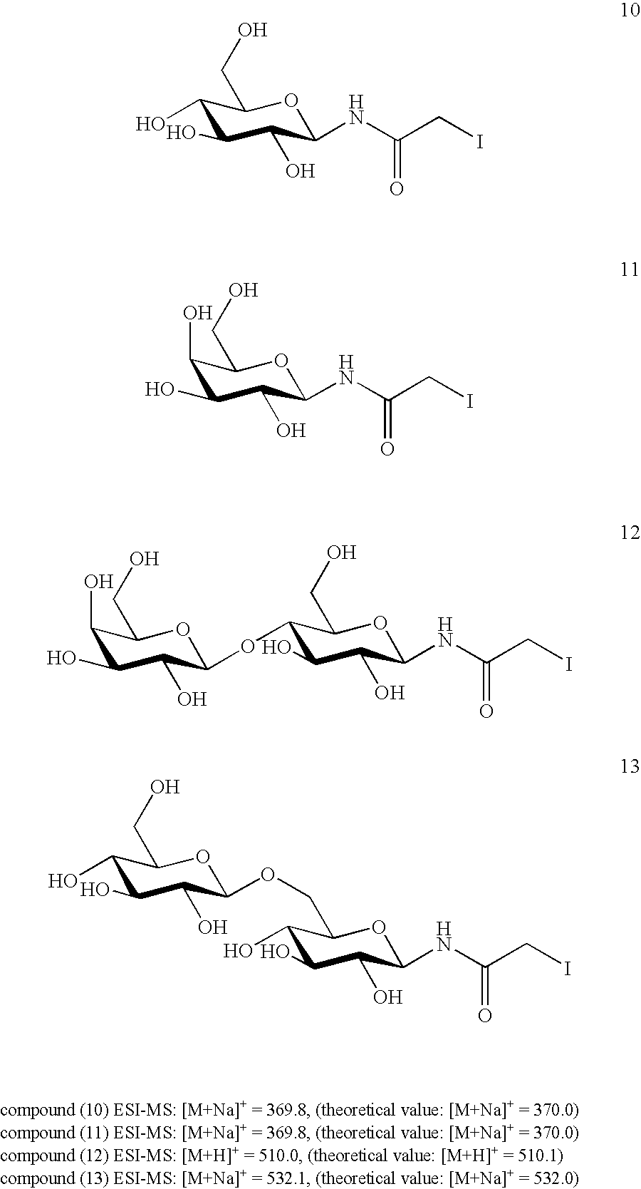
C1(O)C(O)C(O)C(NC(CI)=O)OC1CO.C1(O)C(O)C(O)C(NC(CI)=O)OC1CO.C1(OC2C(O)C(O)C(O)C(CO)O2)C(O)C(O)C(NC(CI)=O)OC1CO.C1(O)C(O)C(O)C(NC(CI)=O)OC1COC1C(O)C(O)C(O)C(CO)O1
